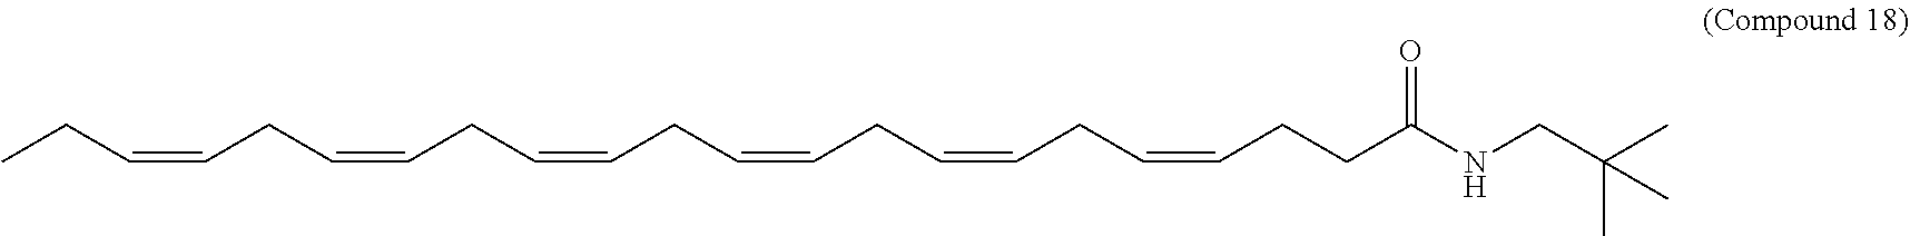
CCC=CCC=CCC=CCC=CCC=CCC=CCCC(NCC(C)(C)C)=O
